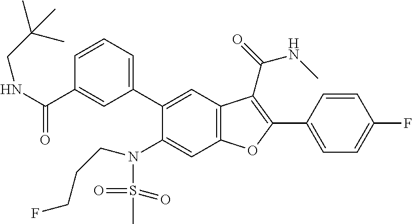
C1=CC(C2=C(C(=O)NC)C3=C(C=C(N(S(=O)(=O)C)CCCF)C(C4=CC=CC(C(NCC(C)(C)C)=O)=C4)=C3)O2)=CC=C1F
